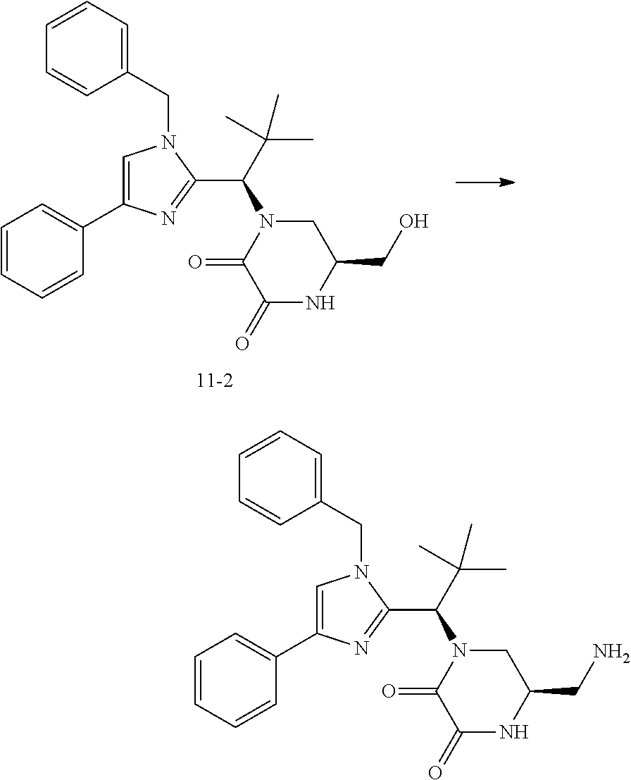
C1=CC=CC(C2=CN(CC3=CC=CC=C3)C(C(N3CC(CN)NC(=O)C3=O)C(C)(C)C)=N2)=C1.C1=CC=CC(C2=CN(CC3=CC=CC=C3)C(C(N3CC(CO)NC(=O)C3=O)C(C)(C)C)=N2)=C1
